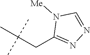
C1(CC(C)(C)C)=NN=CN1[Me]
